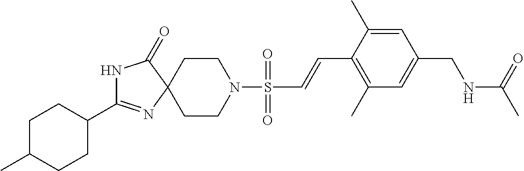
C1(C2=NC3(C(=O)N2)CCN(S(C=CC2=C(C)C=C(CNC(C)=O)C=C2C)(=O)=O)CC3)CCC(C)CC1
